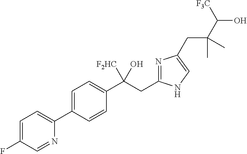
C1=C(C2=CC=C(F)C=N2)C=CC(C(CC2=NC(CC(C(O)[F3C])(C)C)=CN2)([F2HC])O)=C1
